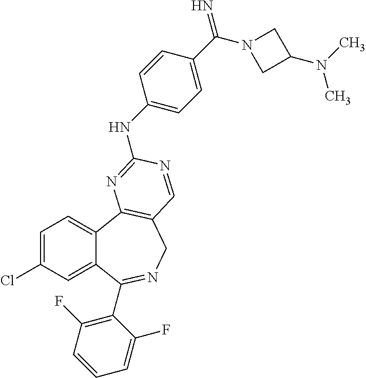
C1=C(Cl)C=C2C(=C1)C1=C(CN=C2C2=C(F)C=CC=C2F)C=NC(NC2=CC=C(C(N3CC(N(C)C)C3)=N)C=C2)=N1
